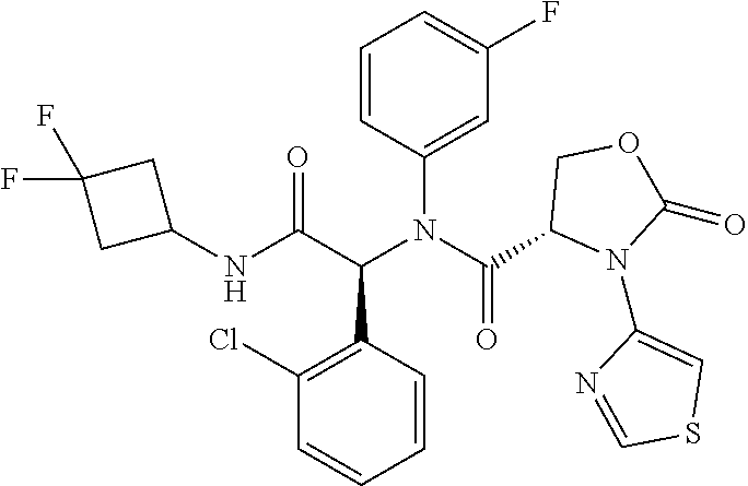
C1=CC(N(C(C2N(C3=CSC=N3)C(=O)OC2)=O)C(C(NC2CC(F)(F)C2)=O)C2=C(Cl)C=CC=C2)=CC(F)=C1
